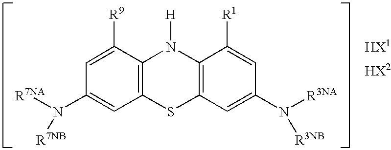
C1([R9])=CC(N([R7NA])[R7NB])=CC2=C1N([H])C1=C(S2)C=C(N([R3NA])[R3NB])C=C1[R1]
